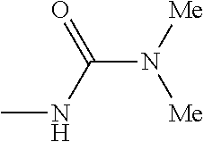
CNC(N([Me])[Me])=O
